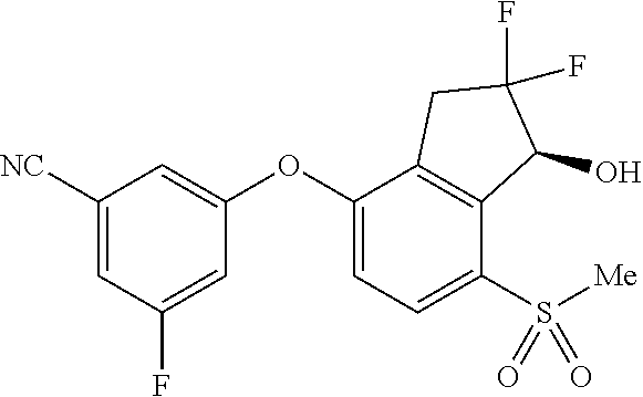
C1([NC])=CC(F)=CC(OC2=CC=C(S(=O)([Me])=O)C3=C2CC(F)(F)C3O)=C1
